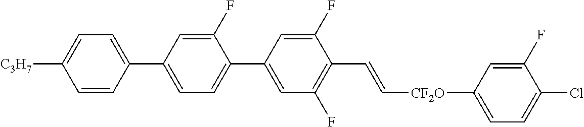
C1(F)=CC(C2=CC=C([C3H7])C=C2)=CC=C1C1=CC(F)=C(C=C[CF2O]C2=CC=C(Cl)C(F)=C2)C(F)=C1
